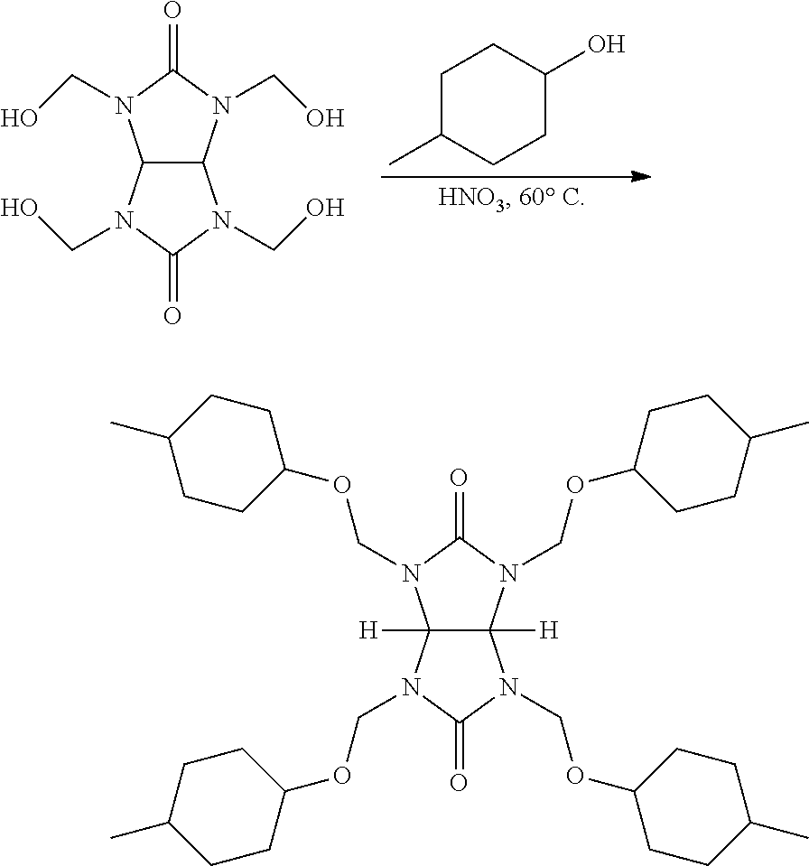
C12C(N(CO)C(=O)N1CO)N(CO)C(=O)N2CO.C1C(C)CCC(O)C1.C12([H])C([H])(N(COC3CCC(C)CC3)C(=O)N1COC1CCC(C)CC1)N(COC1CCC(C)CC1)C(=O)N2COC1CCC(C)CC1
